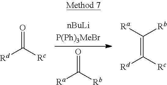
[Ra]C([Rb])=O.[Rd]C([Rc])=O.[Ra]C([Rb])=C([Rd])[Rc]
